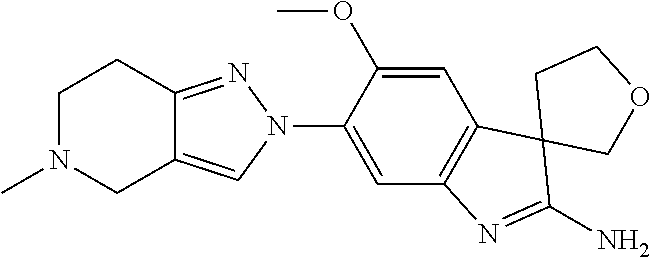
C1N(C)CC2=CN(C3=CC4=C(C=C3OC)C3(C(N)=N4)COCC3)N=C2C1
